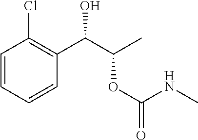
C1=CC=CC(C(C(C)OC(=O)NC)O)=C1Cl
